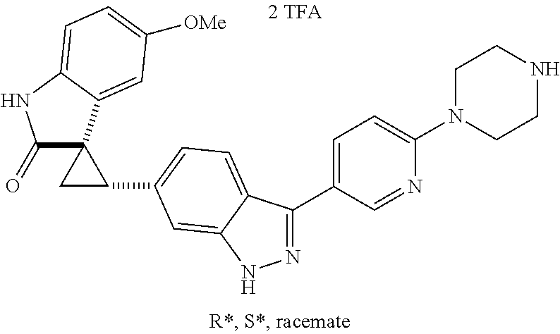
N1=C(C2=CC=C(N3CCNCC3)N=C2)C2=CC=C(C3C4(C3)C(=O)NC3=CC=C([OMe])C=C43)C=C2N1
